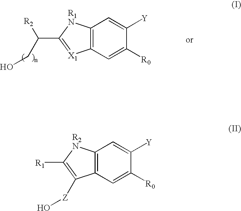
C(C(C1=[X1]C2=C([R1N]1)C=C([Y])C([R0])=C2)[R2])O.[R1]C1=C([Z]O)C2=C([R2N]1)C=C([Y])C([R0])=C2
